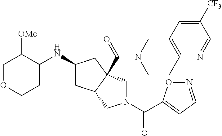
C1OCCC(NC2CC3C(C(=O)N4CCC5=C(C4)C=C([CF3])C=N5)(C2)CN(C(=O)C2=CC=NO2)C3)C1[OMe]
